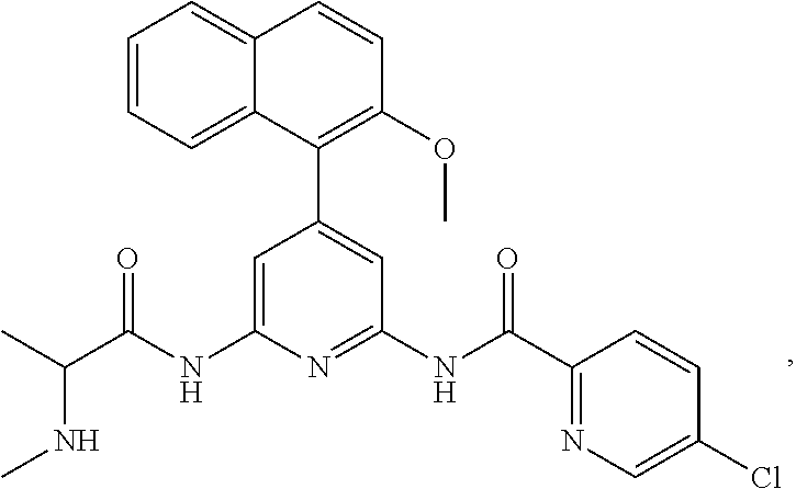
C1=C(NC(C(C)NC)=O)N=C(NC(=O)C2=NC=C(Cl)C=C2)C=C1C1=C(OC)C=CC2=CC=CC=C12
